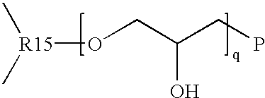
O(CC(CP)O)[R15](C)C
